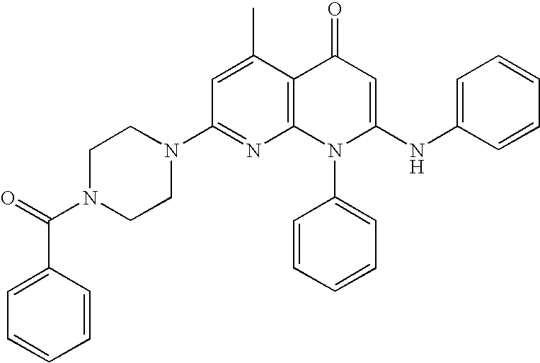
C1(N2CCN(C(C3=CC=CC=C3)=O)CC2)=NC2=C(C(C)=C1)C(=O)C=C(NC1=CC=CC=C1)N2C1=CC=CC=C1
